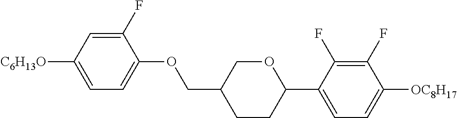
C1(F)=CC([C6H13O])=CC=C1OCC1CCC(C2=CC=C([OC8H17])C(F)=C2F)OC1
